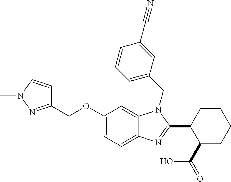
C1(COC2=CC=C3C(=C2)N(CC2=CC=CC(C#N)=C2)C(C2C(C(=O)O)CCCC2)=N3)=NN(C)C=C1
